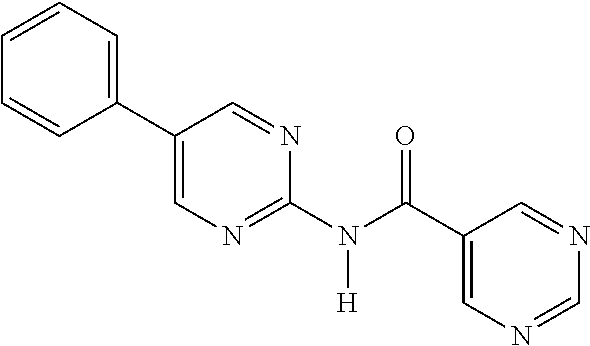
C1(C2=CN=C(N(C(C3=CN=CN=C3)=O)[H])N=C2)=CC=CC=C1
